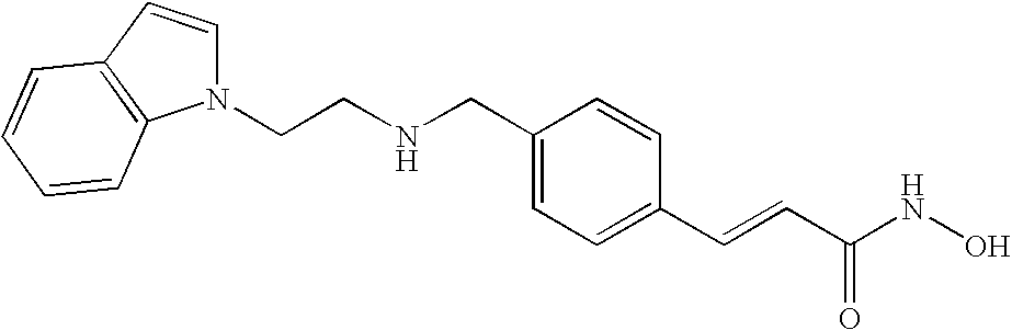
N1(CCNCC2=CC=C(C=CC(NO)=O)C=C2)C=CC2=C1C=CC=C2
